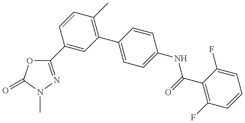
C1(C2=CC(C3=CC=C(NC(=O)C4=C(F)C=CC=C4F)C=C3)=C(C)C=C2)=NN(C)C(=O)O1
